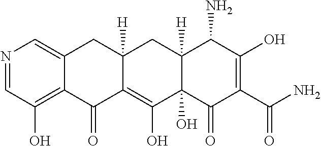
N1=CC(O)=C2C(=C1)CC1([H])CC3([H])C(N)C(O)=C(C(=O)N)C(=O)C3(O)C(O)=C1C2=O
